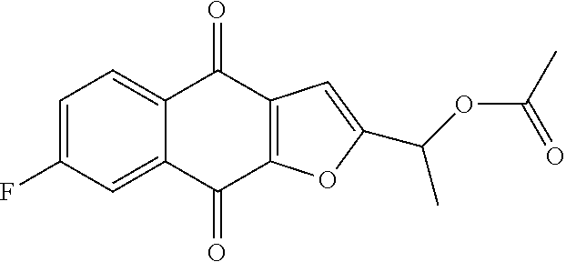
C1=C(F)C=C2C(=C1)C(=O)C1=C(C2=O)OC(C(OC(C)=O)C)=C1
